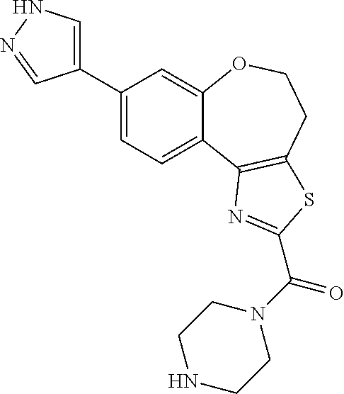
C1(C2=CNN=C2)=CC=C2C(=C1)OCCC1=C2N=C(C(N2CCNCC2)=O)S1
